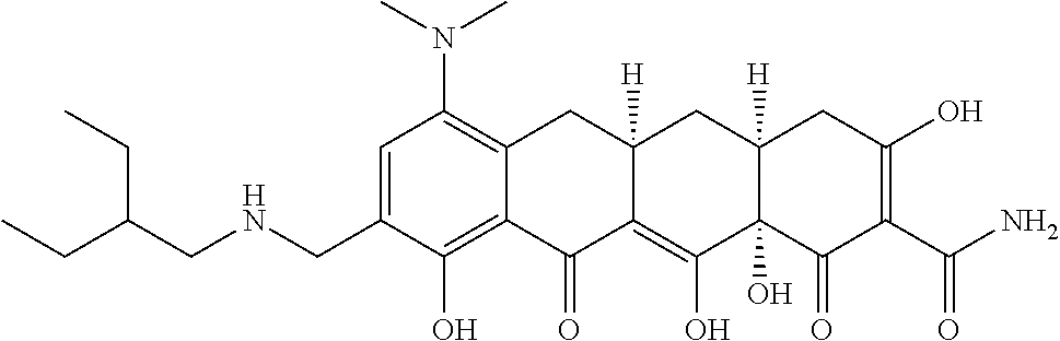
C1=C(CNCC(CC)CC)C(O)=C2C(=C1N(C)C)CC1([H])C(=C(O)C3(O)C([H])(C1)CC(O)=C(C(N)=O)C3=O)C2=O
